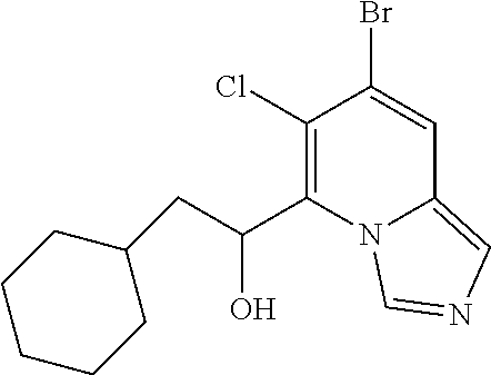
C1(Cl)=C(C(O)CC2CCCCC2)N2C(=CN=C2)C=C1Br
